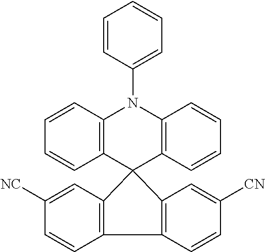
C1=CC2=C(C=C1)C1(C3=C(N2C2=CC=CC=C2)C=CC=C3)C2=C(C=CC([NC])=C2)C2=C1C=C([CN])C=C2
